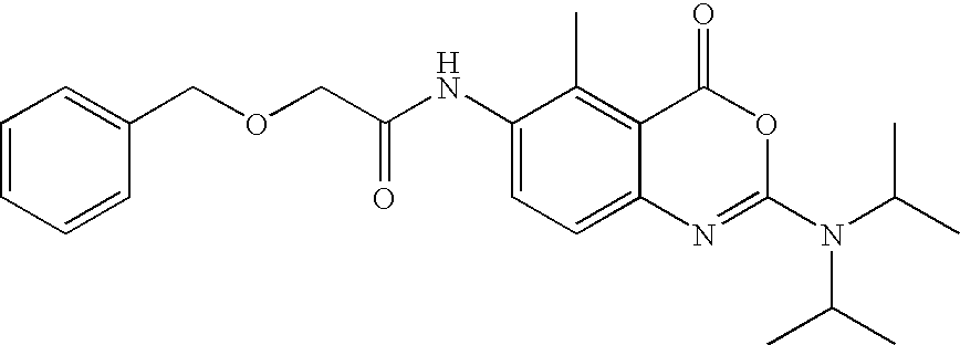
C1=CC=CC(COCC(=O)NC2=CC=C3C(=C2C)C(=O)OC(N(C(C)C)C(C)C)=N3)=C1
